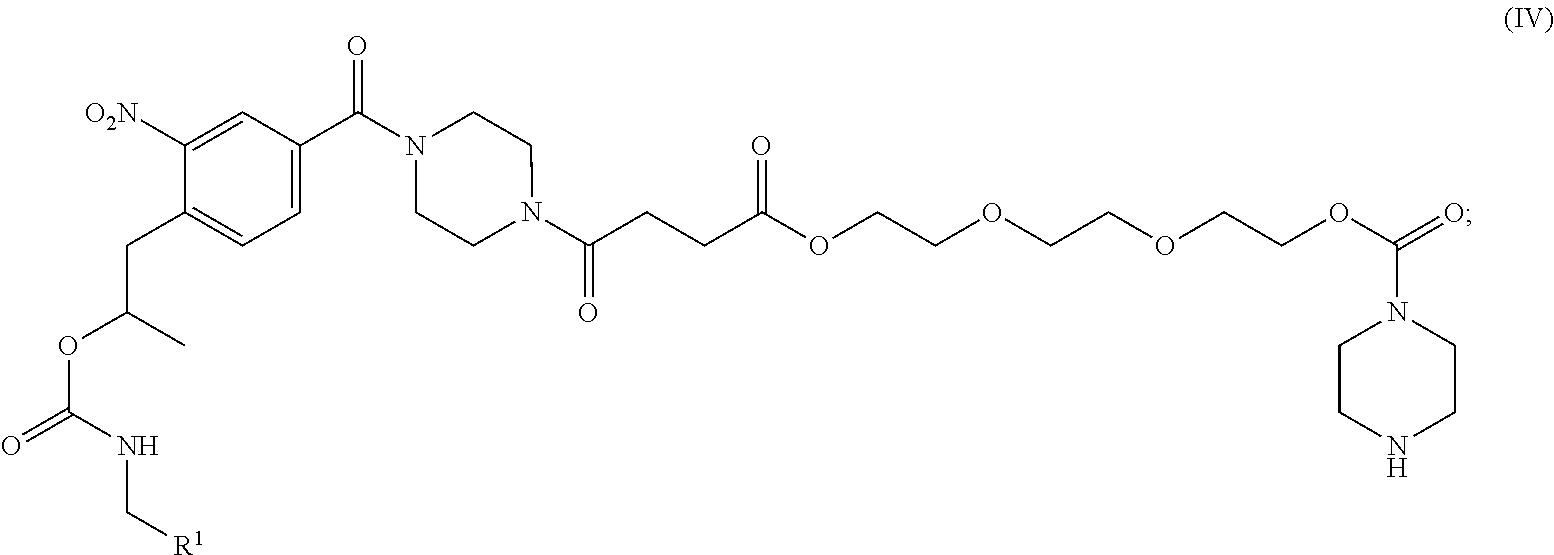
C1N(C(CCC(OCCOCCOCCOC(=O)N2CCNCC2)=O)=O)CCN(C(C2=CC=C(CC(OC(=O)NC[R1])C)C([O2N])=C2)=O)C1
